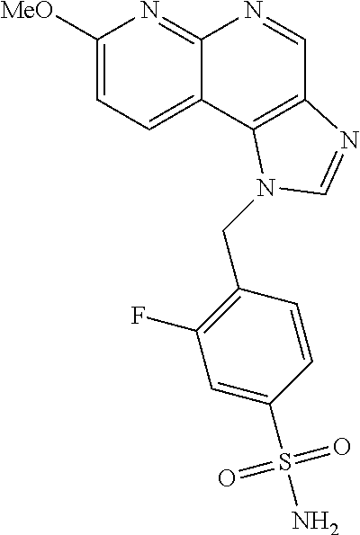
C1([MeO])=CC=C2C(=N1)N=CC1=C2N(CC2=C(F)C=C(S(N)(=O)=O)C=C2)C=N1
